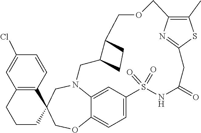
N12C3=CC(=CC=C3OCC3(C4=C(C=C(Cl)C=C4)CCC3)C1)S(=O)(=O)NC(=O)CC1=NC(=C(C)S1)COCC1C(C2)CC1
